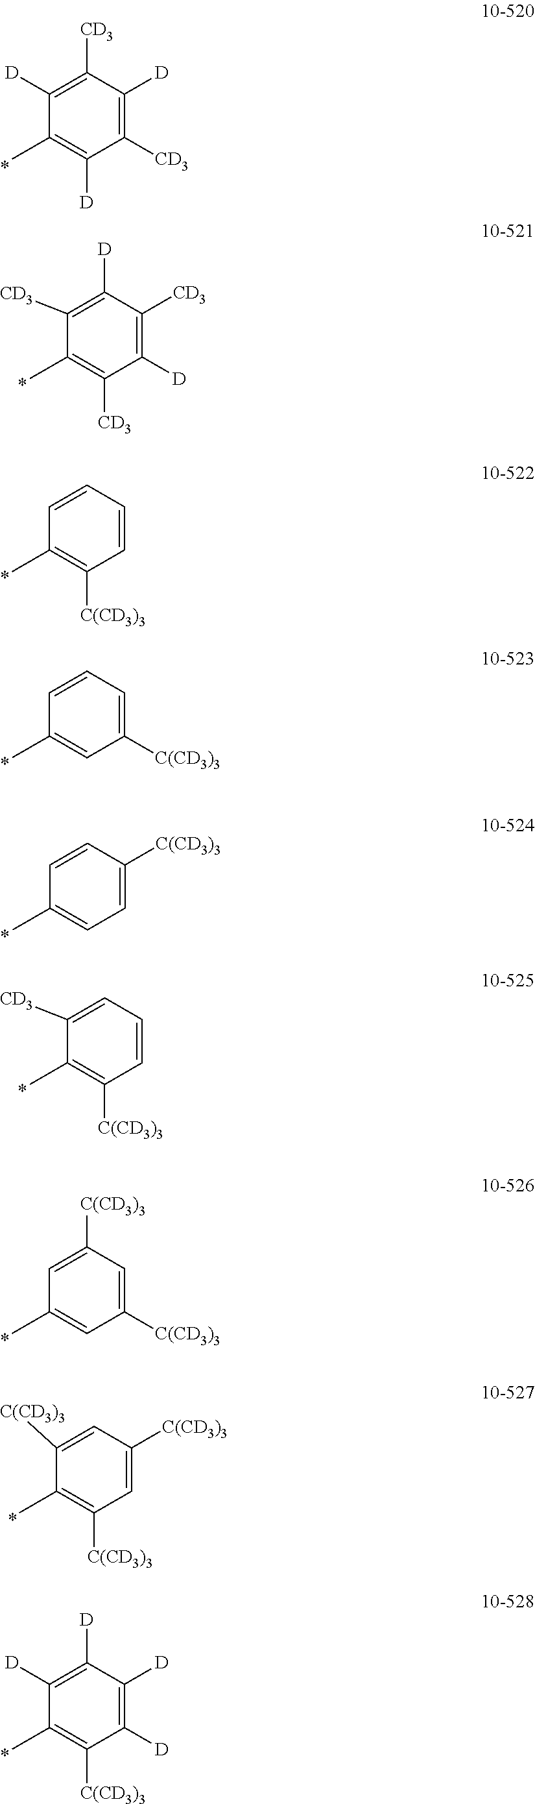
C1([D])=C([CD3])C([D])=C([CD3])C([D])=C1C.C1([CD3])=C([D])C([CD3])=C([D])C([CD3])=C1C.C1=CC=CC([C(CD3)3])=C1C.C1=CC=C([C(CD3)3])C=C1C.C1=CC([C(CD3)3])=CC=C1C.C1([CD3])=CC=CC([C(CD3)3])=C1C.C1=C([C(CD3)3])C=C([C(CD3)3])C=C1C.C1([C(CD3)3])=CC([C(CD3)3])=CC([C(CD3)3])=C1C.C1([D])=C([D])C([D])=C([D])C([C(CD3)3])=C1C
